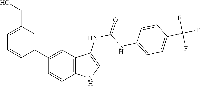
O=C(NC1=CNC2=C1C=C(C1=CC(CO)=CC=C1)C=C2)NC1=CC=C(C(F)(F)F)C=C1
